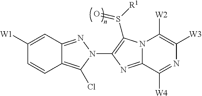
C12=C(Cl)N(C3=C(S([R1])=O)N4C(=N3)C([W4])=NC([W3])=C4[W2])N=C1C=C([W1])C=C2
